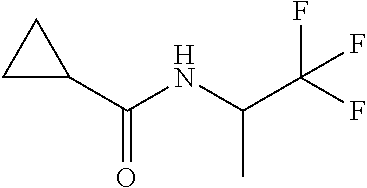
C1C(C(NC(C(F)(F)F)C)=O)C1
